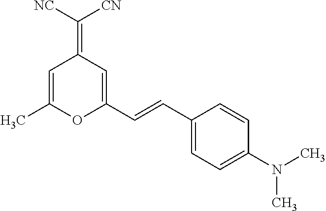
C1=C(C)OC(C=CC2=CC=C(N(C)C)C=C2)=CC1=C([CN])[CN]
